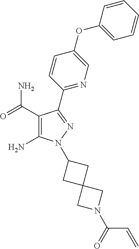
C1(C(=O)N)=C(N)N(C2CC3(C2)CN(C(=O)C=C)C3)N=C1C1=NC=C(OC2=CC=CC=C2)C=C1
